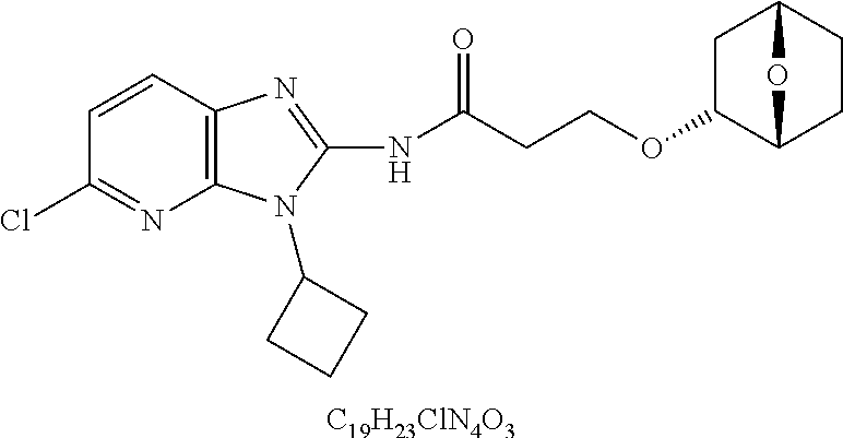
[C19H23ClN4O3].C1=CC2=C(N=C1Cl)N(C1CCC1)C(NC(CCOC1C3CCC(C1)O3)=O)=N2
